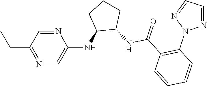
N1=CC(CC)=NC=C1NC1C(NC(C2=C(N3N=CC=N3)C=CC=C2)=O)CCC1
